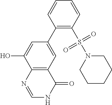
C1(C2=CC3=C(C(O)=C2)N=CNC3=O)=C(S(N2CCCCC2)(=O)=O)C=CC=C1
